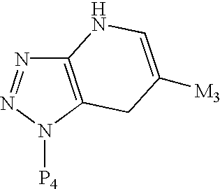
C12=C(N([P4])N=N1)CC([M3])=CN2
